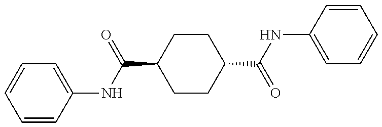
C1=CC(NC(C2CCC(C(NC3=CC=CC=C3)=O)CC2)=O)=CC=C1
